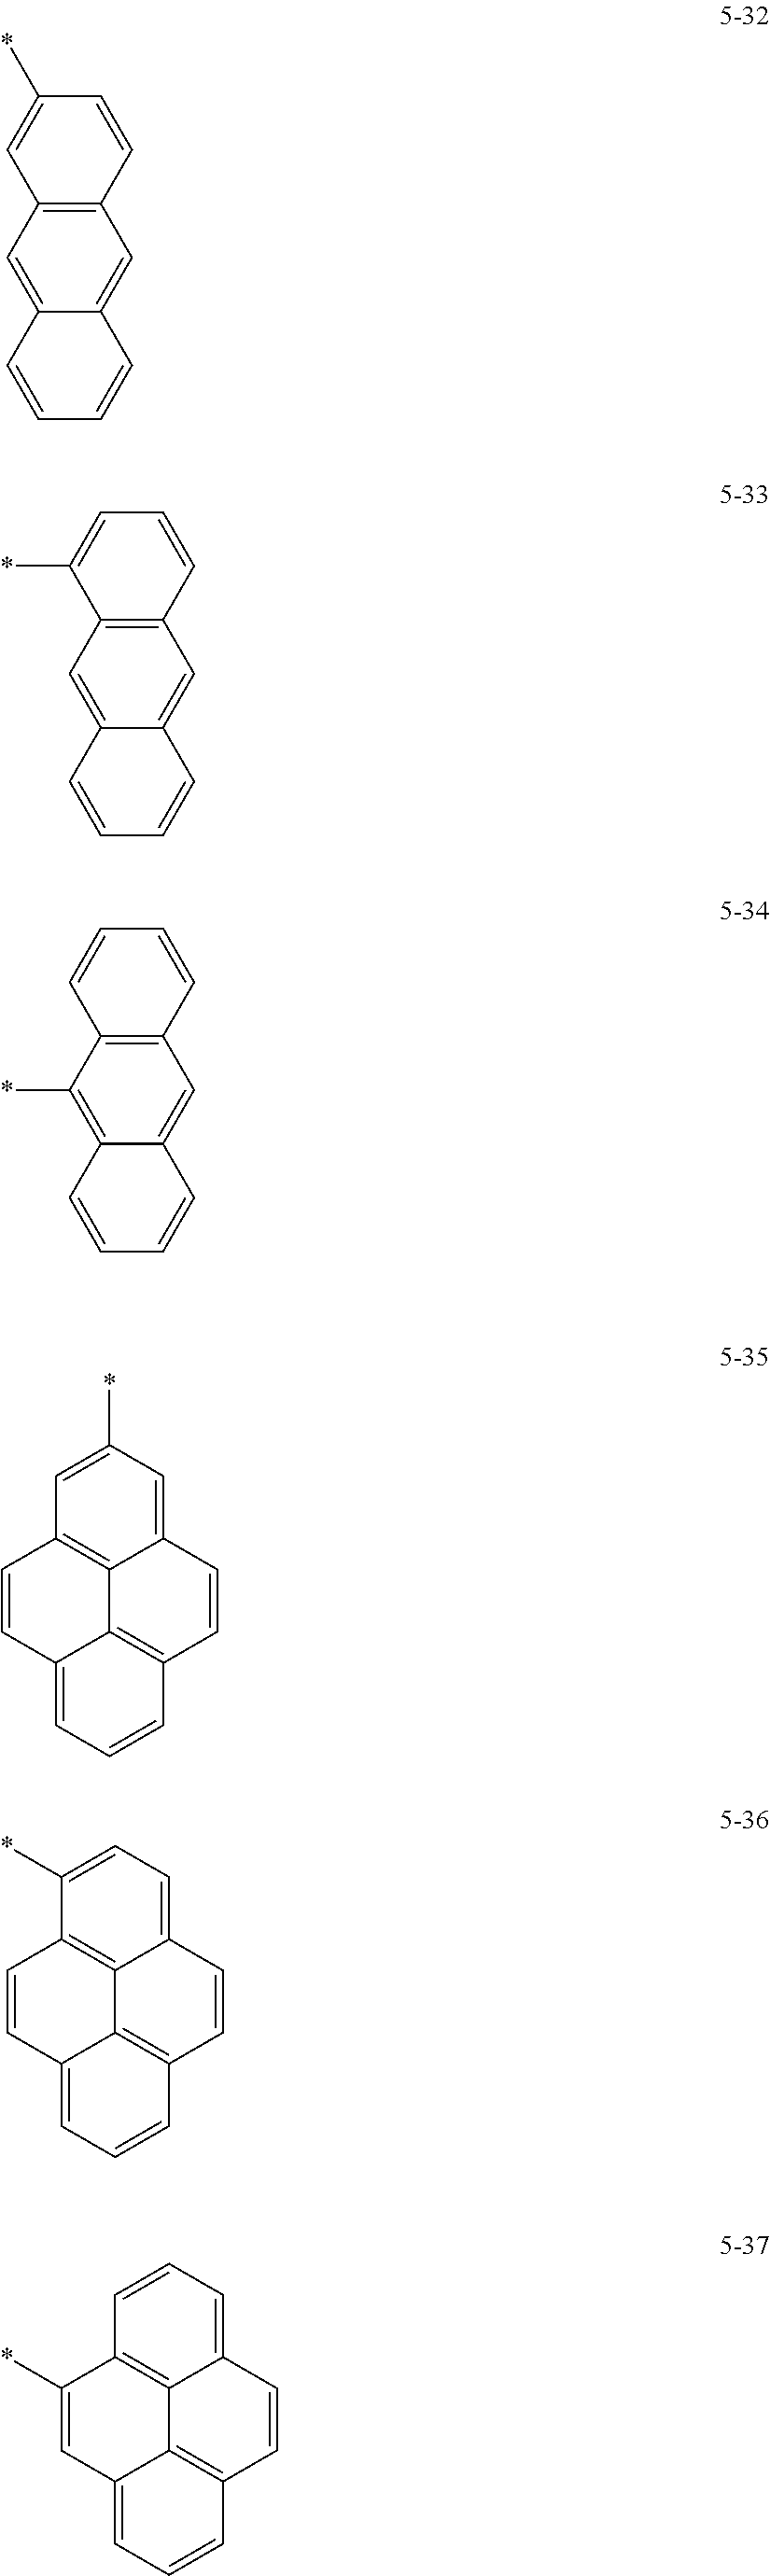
C12=C(C=C3C(=C1)C=CC=C3)C=C(*)C=C2.C12=C(C=C3C(=C1)C=CC=C3)C(*)=CC=C2.C12=C(C(*)=C3C(=C1)C=CC=C3)C=CC=C2.C1(*)=CC=C2C3=C1C=CC1=CC=CC(=C31)C=C2.C1=CC=C2C3=C1C(*)=CC1=CC=CC(=C31)C=C2.C1=C(*)C=C2C3=C1C=CC1=CC=CC(=C31)C=C2
